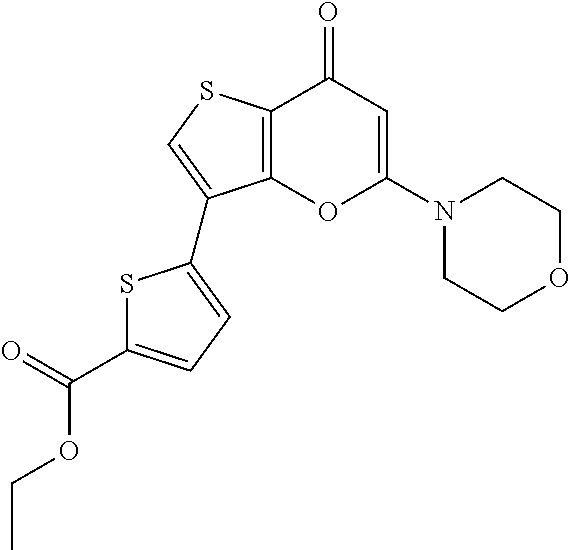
C12=C(C(=O)C=C(N3CCOCC3)O1)SC=C2C1=CC=C(C(=O)OCC)S1
